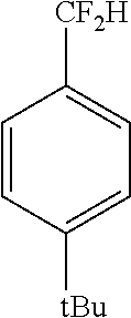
C1=CC([tBu])=CC=C1[CF2H]
